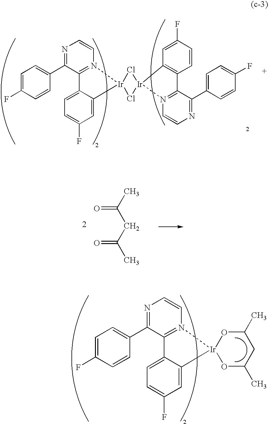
N1=C(C2=CC=C(F)C=C2)C2=N(C=C1)[Ir]1(C3=CC(F)=CC=C23)Cl[Ir]2(Cl1)N1=C(C3=C2C=C(F)C=C3)C(C2=CC=C(F)C=C2)=NC=C1.O=C(C)CC(=O)C.N1=C(C2=CC=C(F)C=C2)C2=N(C=C1)[Ir]1(C3=CC(F)=CC=C23)OC(C)CC(C)O1
